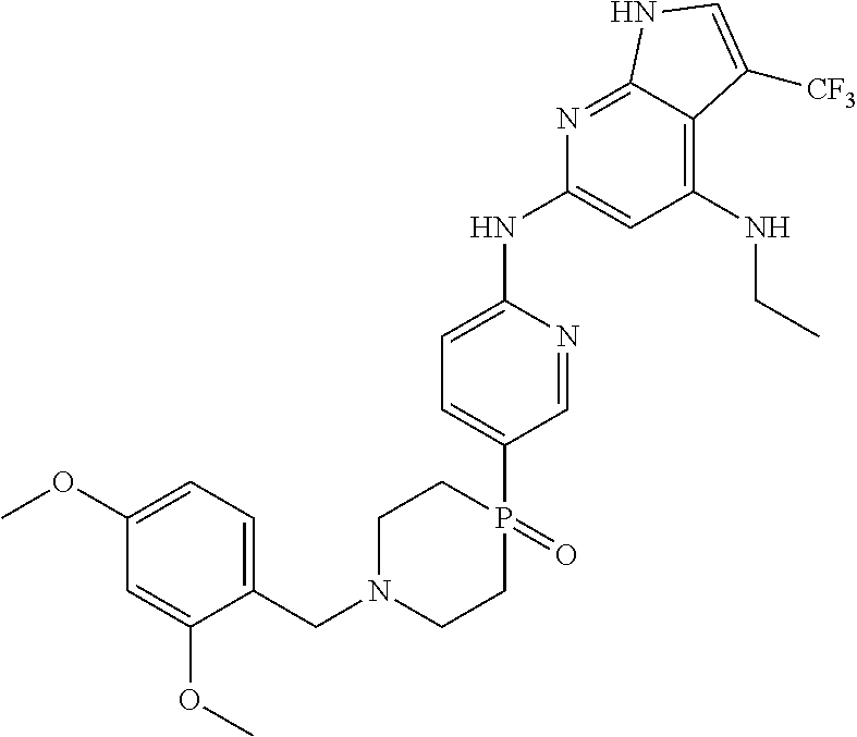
C1=C(P2(=O)CCN(CC3=CC=C(OC)C=C3OC)CC2)C=NC(NC2=CC(NCC)=C3C(=N2)NC=C3[CF3])=C1
